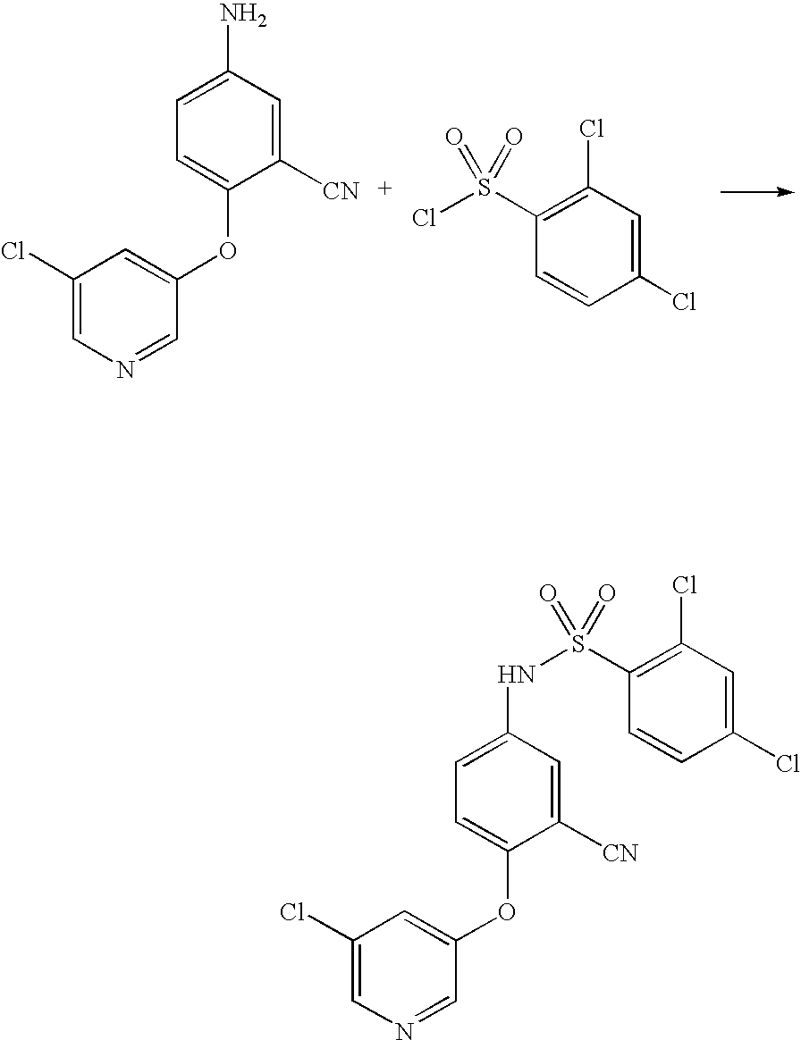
C1=C(N)C=C([CN])C(OC2=CC(Cl)=CN=C2)=C1.C1(S(Cl)(=O)=O)=C(Cl)C=C(Cl)C=C1.C1=C(NS(C2=C(Cl)C=C(Cl)C=C2)(=O)=O)C=C([CN])C(OC2=CC(Cl)=CN=C2)=C1
